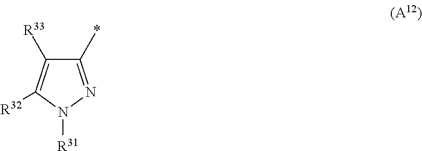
C1(*)=NN([R31])C([R32])=C1[R33]
